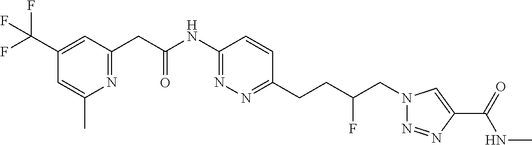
C1(C(F)(F)F)=CC(CC(NC2=NN=C(CCC(CN3N=NC(C(=O)NC)=C3)F)C=C2)=O)=NC(C)=C1
